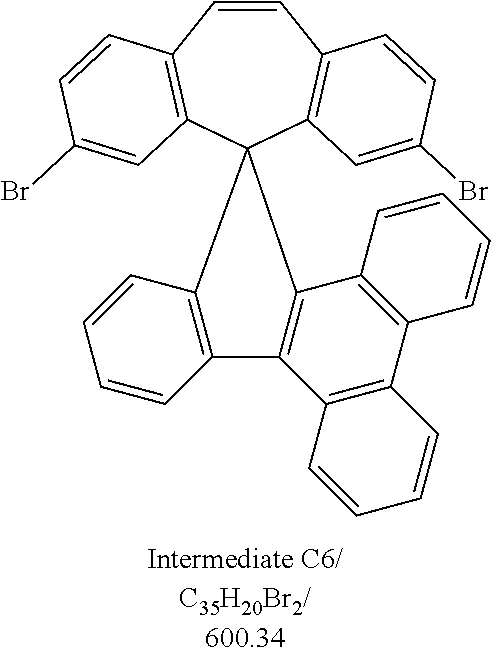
C1=CC2=C(C3(C4=C1C=CC(Br)=C4)C1=C(C=CC=C1)C1=C3C3=C(C4=C1C=CC=C4)C=CC=C3)C=C(Br)C=C2
